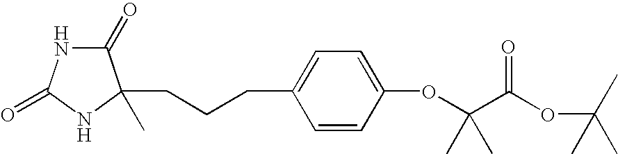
C(CCC1=CC=C(OC(C(OC(C)(C)C)=O)(C)C)C=C1)C1(C)C(=O)NC(=O)N1
